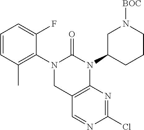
C12=C(N(C3CN([BOC])CCC3)C(=O)N(C3=C(C)C=CC=C3F)C1)N=C(Cl)N=C2
